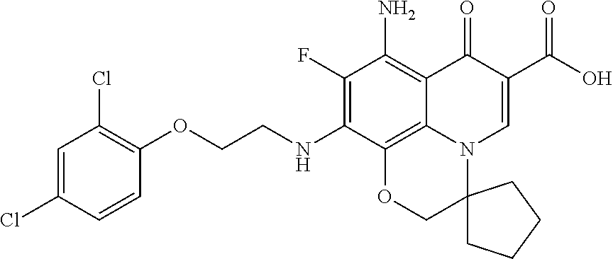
C1(F)=C(NCCOC2=C(Cl)C=C(Cl)C=C2)C2=C3C(=C1N)C(=O)C(C(O)=O)=CN3C1(CO2)CCCC1
